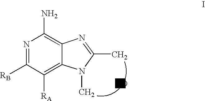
N1=C([RB])C([RA])=C2C(=C1N)N=C(C)N2C.[D]
